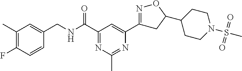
C1(C)=C(F)C=CC(CNC(C2=NC(C)=NC(C3=NOC(C4CCN(S(C)(=O)=O)CC4)C3)=C2)=O)=C1
